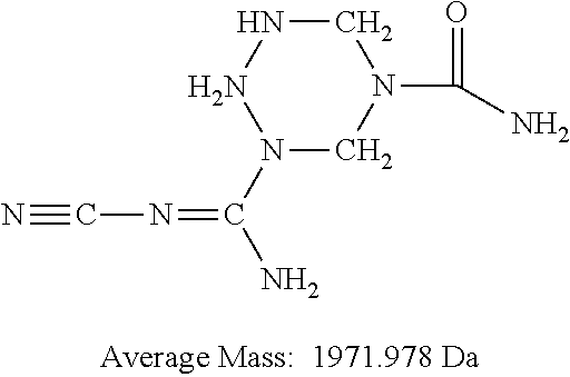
N1(C(N)=NC#N)CN(C(=O)N)CNN1
